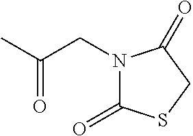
N1(CC(C)=O)C(=O)SCC1=O
